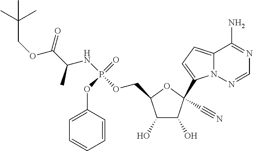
C1(O)C(O)C(C#N)(C2=CC=C3N2N=CN=C3N)OC1COP(NC(C(OCC(C)(C)C)=O)C)(=O)OC1=CC=CC=C1
